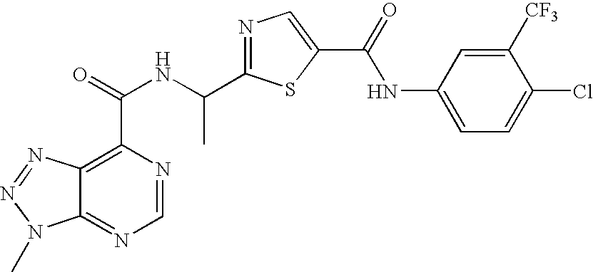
C12=NC=NC(C(=O)NC(C3=NC=C(C(=O)NC4=CC=C(Cl)C([CF3])=C4)S3)C)=C1N=NN2C
